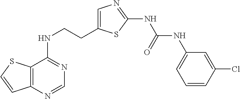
C(C1=CN=C(NC(NC2=CC=CC(Cl)=C2)=O)S1)CNC1=NC=NC2=C1SC=C2
